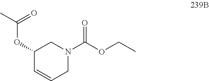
C1(OC(C)=O)C=CCN(C(OCC)=O)C1
